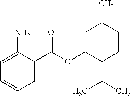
C1=C(C(OC2C(C(C)C)CCC(C)C2)=O)C(N)=CC=C1
